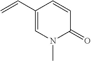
C1=CC(=O)N(C)C=C1C=C
